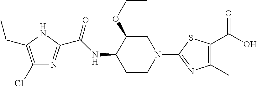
C1(Cl)=C(CC)NC(C(NC2CCN(C3=NC(C)=C(C(O)=O)S3)CC2OCC)=O)=N1
